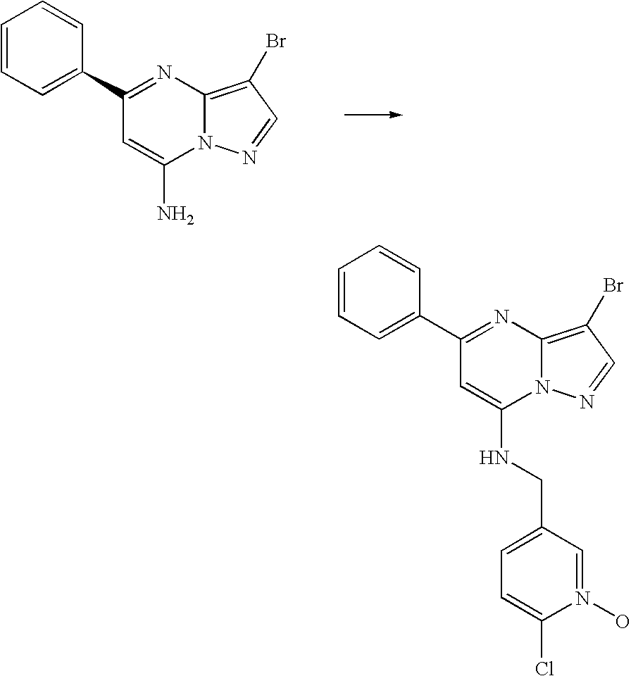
C1=CC=C(C2=NC3=C(Br)C=NN3C(N)=C2)C=C1.C1=CC=C(C2=NC3=C(Br)C=NN3C(NCC3=CC=C(Cl)N(O)=C3)=C2)C=C1
